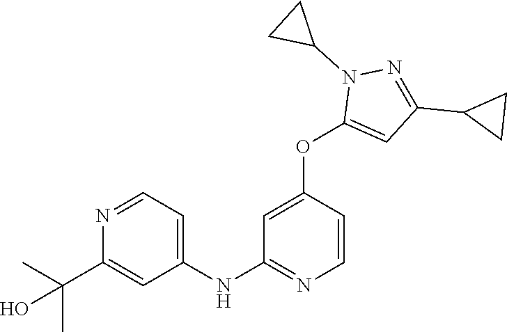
C1(NC2=NC=CC(OC3=CC(C4CC4)=NN3C3CC3)=C2)=CC=NC(C(C)(C)O)=C1
